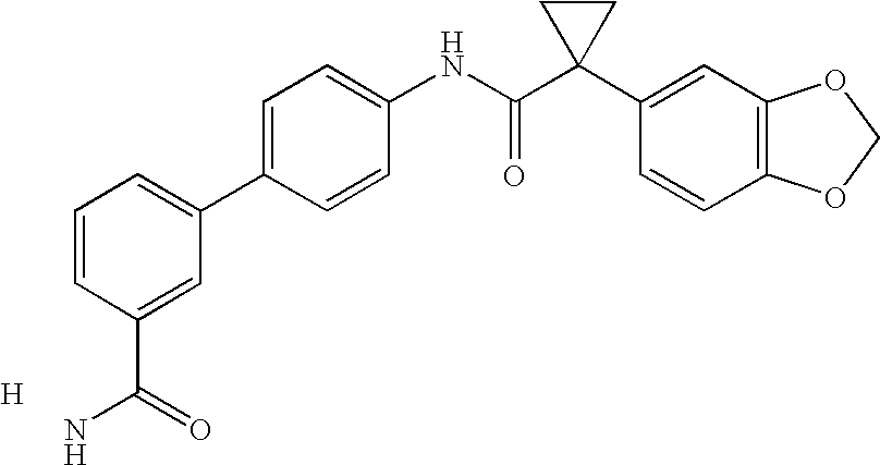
C1=C(C2=CC=CC(C(N)=O)=C2)C=CC(NC(C2(C3=CC4=C(C=C3)OCO4)CC2)=O)=C1.[H]
